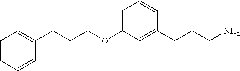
C1=C(OCCCC2=CC=CC=C2)C=C(CCCN)C=C1
